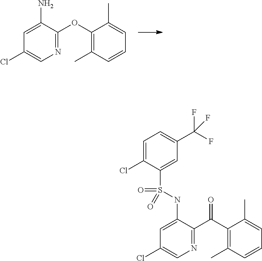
C1(N)=CC(Cl)=CN=C1OC1=C(C)C=CC=C1C.C1=C(Cl)C(S(=O)(=O)NC2=CC(Cl)=CN=C2C(C2=C(C)C=CC=C2C)=O)=CC(C(F)(F)F)=C1
